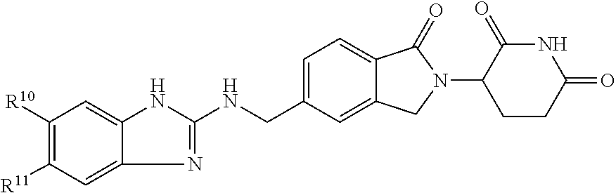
C1(NCC2=CC=C3C(=C2)CN(C2CCC(=O)NC2=O)C3=O)=NC2=CC([R11])=C([R10])C=C2N1
